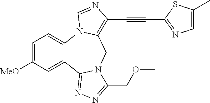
C1=C([MeO])C=C2C(=C1)N1C(=C(C#CC3=NC=C(C)S3)N=C1)CN1C2=NN=C1COC
